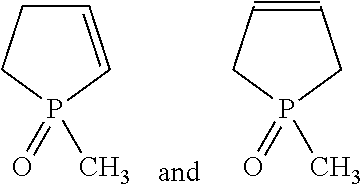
C1=CP(=O)(C)CC1.C1=CCP(=O)(C)C1
